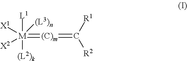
[(C)m](=C([R1])[R2])=[M]([L1])([(L2)k])([(L3)n])([X2])[X1]
